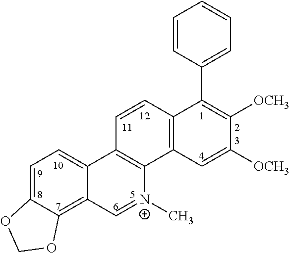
C1=C2C(=C3C(=C1)C1=C([N+](C)=C3)C3=C(C=C1)C(C1=CC=CC=C1)=C([OCH3])C([OCH3])=C3)OCO2
